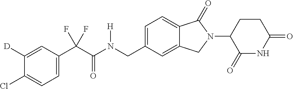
C1([D])=CC(C(C(N(CC2=CC=C3C(=C2)CN(C2C(=O)NC(=O)CC2)C3=O)[H])=O)(F)F)=CC=C1Cl
